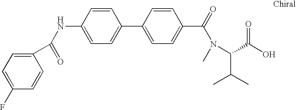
N(C1=CC=C(C2=CC=C(C(N(C(C(O)=O)C(C)C)C)=O)C=C2)C=C1)C(=O)C1=CC=C(F)C=C1
